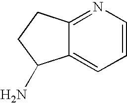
C12=CC=CN=C1CCC2N
